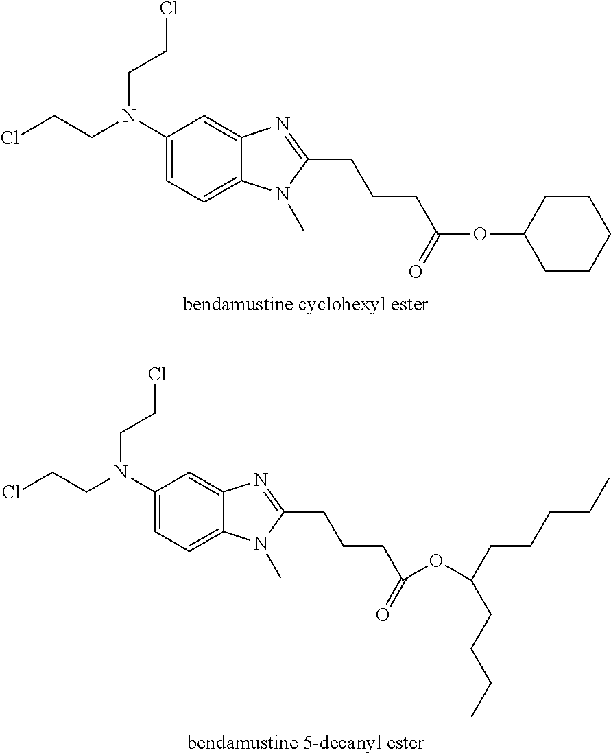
ClCCN(C1=CC=C2C(=C1)N=C(CCCC(OC1CCCCC1)=O)N2C)CCCl.ClCCN(C1=CC=C2C(=C1)N=C(CCCC(=O)OC(CCCCC)CCCC)N2C)CCCl
